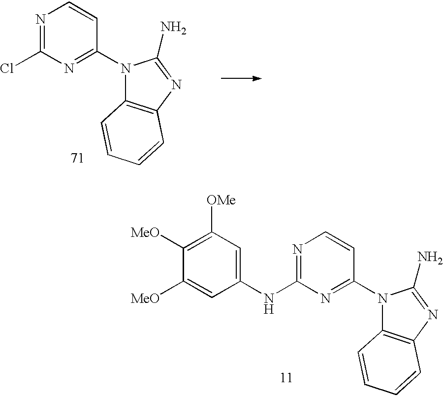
C1(NC2=NC=CC(N3C4=C(N=C3N)C=CC=C4)=N2)=CC([OMe])=C([MeO])C([MeO])=C1.N1=C(Cl)N=C(N2C3=C(N=C2N)C=CC=C3)C=C1
